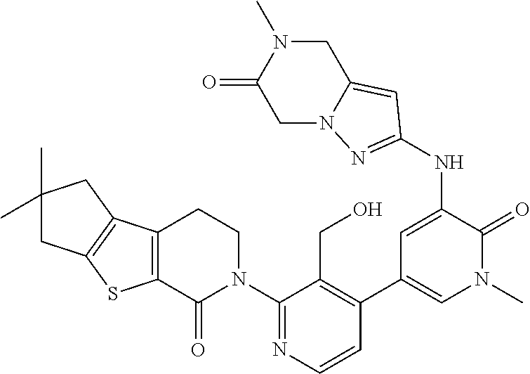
C12=C(C3=C(S1)C(=O)N(C1=NC=CC(C4=CN(C)C(=O)C(NC5=NN6CC(=O)N(C)CC6=C5)=C4)=C1CO)CC3)CC(C)(C)C2
